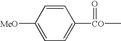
C1([MeO])=CC=C([CO](C)=O)C=C1
